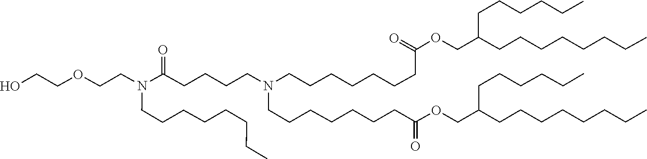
C(C(=O)OCC(CCCCCCCC)CCCCCC)CCCCCCN(CCCCC(N(CCCCCCCC)CCOCCO)=O)CCCCCCCC(OCC(CCCCCCCC)CCCCCC)=O
